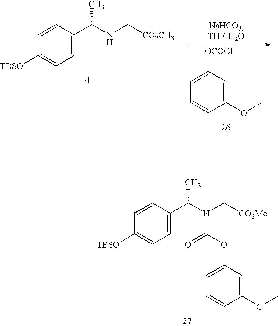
C1=CC([TBSO])=CC=C1C(N(C[CO2Me])C(OC1=CC=CC(OC)=C1)=O)C.C1=CC([TBSO])=CC=C1C(NC[CO2CH3])C.C1([OCOCl])=CC=CC(OC)=C1
